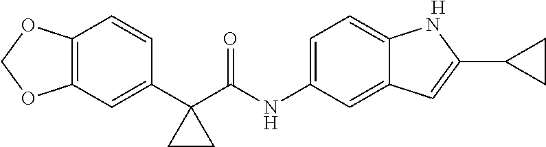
C12=C(C=C(C3(C(NC4=CC=C5C(=C4)C=C(C4CC4)N5)=O)CC3)C=C1)OCO2.[H]
